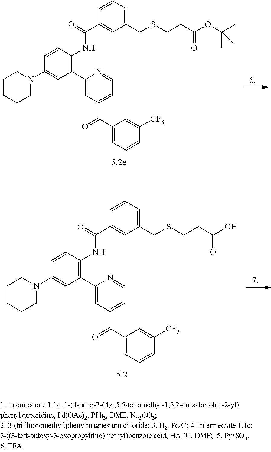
C1CCCN(C2=CC(C3=CC(C(C4=CC=CC([CF3])=C4)=O)=CC=N3)=C(NC(C3=CC(CSCCC(O)=O)=CC=C3)=O)C=C2)C1.C1CCCN(C2=CC(C3=CC(C(C4=CC=CC([CF3])=C4)=O)=CC=N3)=C(NC(C3=CC(CSCCC(OC(C)(C)C)=O)=CC=C3)=O)C=C2)C1
